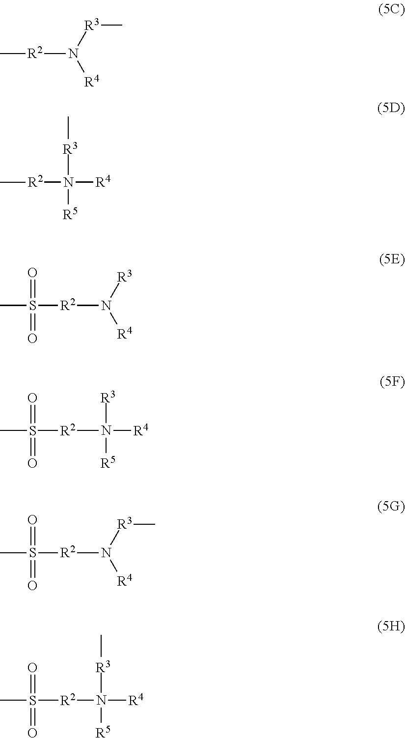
C[R2]N([R4])[R3]C.C[R3]N([R5])([R4])[R2]C.S([R2]N([R4])[R3])(C)(=O)=O.S([R2]N([R5])([R3])[R4])(C)(=O)=O.S([R2]N([R4])[R3]C)(C)(=O)=O.C[R3]N([R5])([R4])[R2]S(C)(=O)=O
